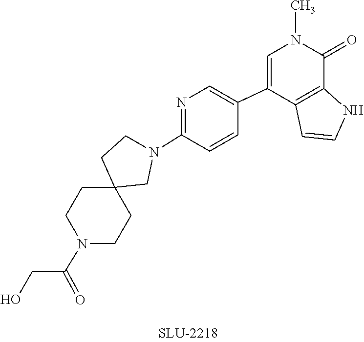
OCC(N1CCC2(CC1)CCN(C1=NC=C(C3=CN(C)C(=O)C4=C3C=CN4)C=C1)C2)=O
